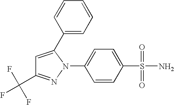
C1=C(C2=CC=CC=C2)N(C2=CC=C(S(N)(=O)=O)C=C2)N=C1C(F)(F)F
